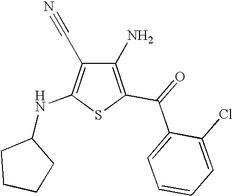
C1(N)=C(C(=O)C2=CC=CC=C2Cl)SC(NC2CCCC2)=C1C#N
